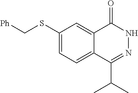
C1(SC[Ph])=CC=C2C(=C1)C(=O)NN=C2C(C)C
